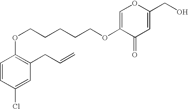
C1=CC(Cl)=CC(CC=C)=C1OCCCCCOC1=COC(CO)=CC1=O
